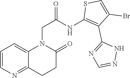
C1=CN=C2C(=C1)N(CC(NC1=C(C3=NC=NN3)C(Br)=CS1)=O)C(=O)CC2
